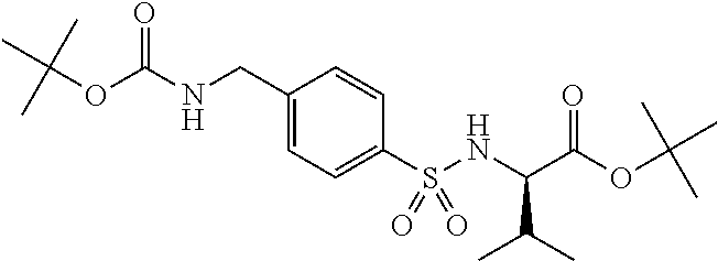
C1(CNC(OC(C)(C)C)=O)=CC=C(S(NC(C(OC(C)(C)C)=O)C(C)C)(=O)=O)C=C1
